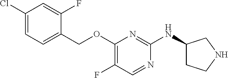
C1(Cl)=CC=C(COC2=C(F)C=NC(NC3CCNC3)=N2)C(F)=C1
